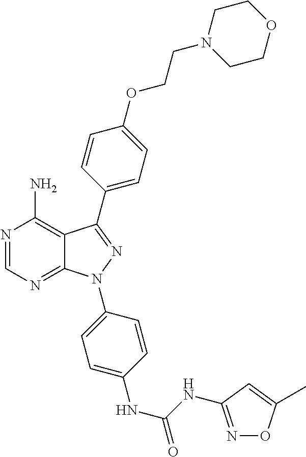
N1=CN=C2C(=C1N)C(C1=CC=C(OCCN3CCOCC3)C=C1)=NN2C1=CC=C(NC(=O)NC2=NOC(C)=C2)C=C1
